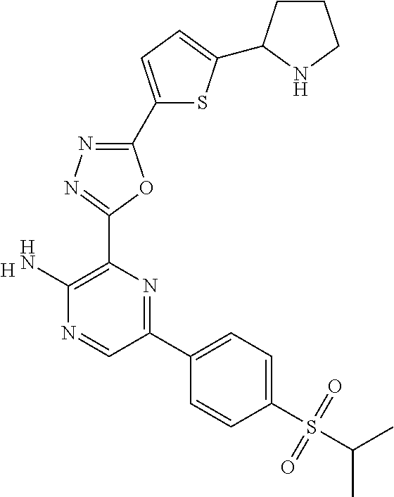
[H].C1(N)=C(C2=NN=C(C3=CC=C(C4CCCN4)S3)O2)N=C(C2=CC=C(S(C(C)C)(=O)=O)C=C2)C=N1
